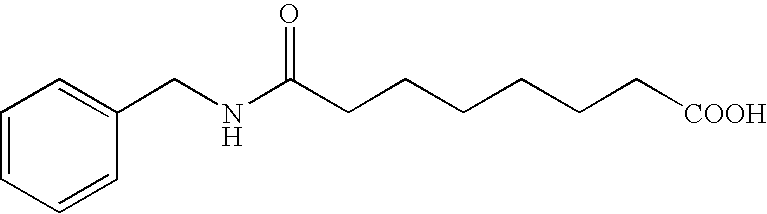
C1=CC=CC(CNC(CCCCCC[COOH])=O)=C1
